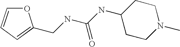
C(NC(NC1CCN(C)CC1)=O)C1=CC=CO1
